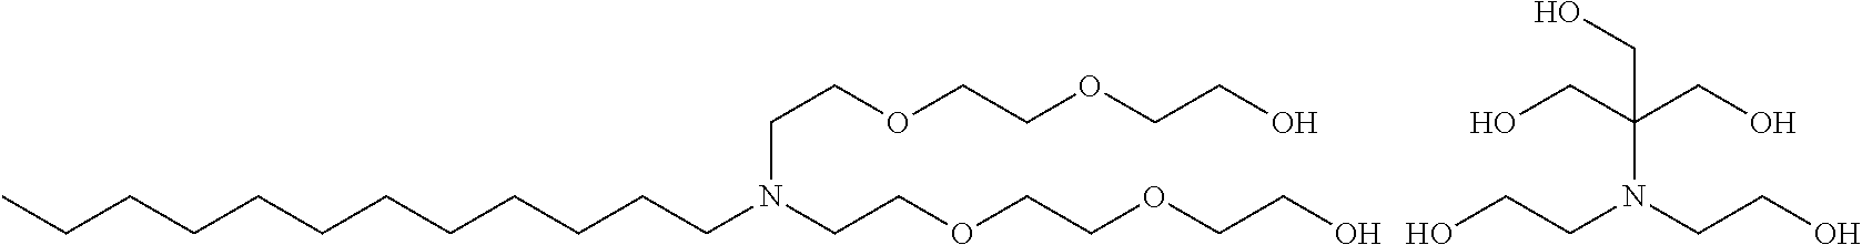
CCCCCCCCCCCCN(CCOCCOCCO)CCOCCOCCO.OCC(CO)(N(CCO)CCO)CO
